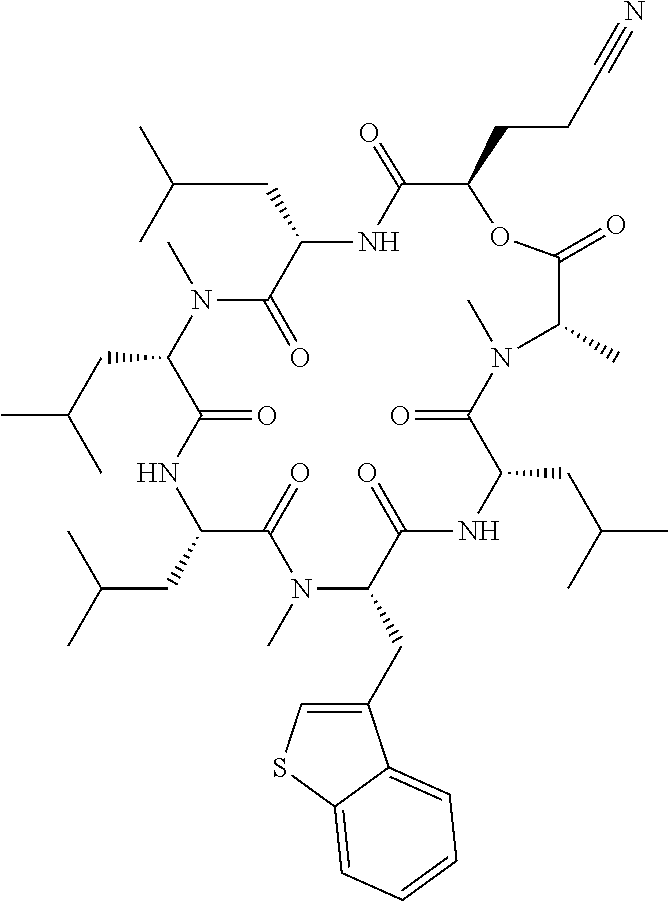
C(C1C(=O)NC(CC(C)C)C(=O)N(C)C(CC(C)C)C(=O)NC(CC(C)C)C(=O)N(C)C(CC2=CSC3=CC=CC=C23)C(=O)NC(CC(C)C)C(=O)N(C)C(C)C(=O)O1)CC#N
